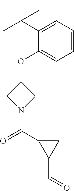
C1(OC2CN(C(C3C(C=O)C3)=O)C2)=CC=CC=C1C(C)(C)C
